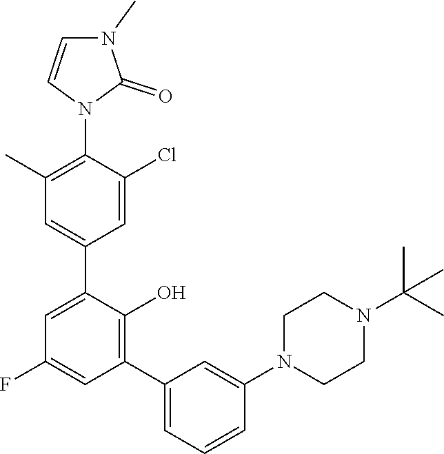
C1=C(C2=CC(F)=CC(C3=CC=CC(N4CCN(C(C)(C)C)CC4)=C3)=C2O)C=C(Cl)C(N2C(=O)N(C)C=C2)=C1C
